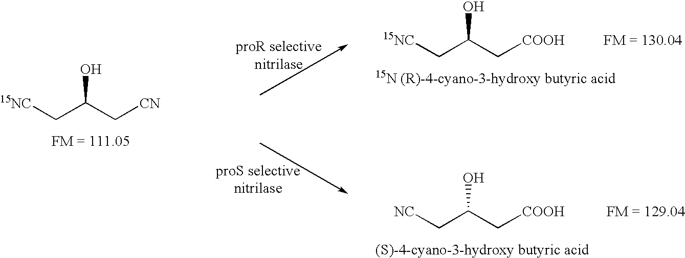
[15NC]CC(C[CN])O.[FM = 130.04].[FM = 129.04].[15NC]CC(C[COOH])O.[NC]CC(C[COOH])O
